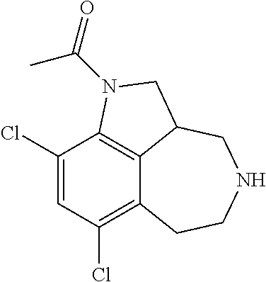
C12=C(Cl)C=C(Cl)C3=C1C(CNCC2)CN3C(=O)C
